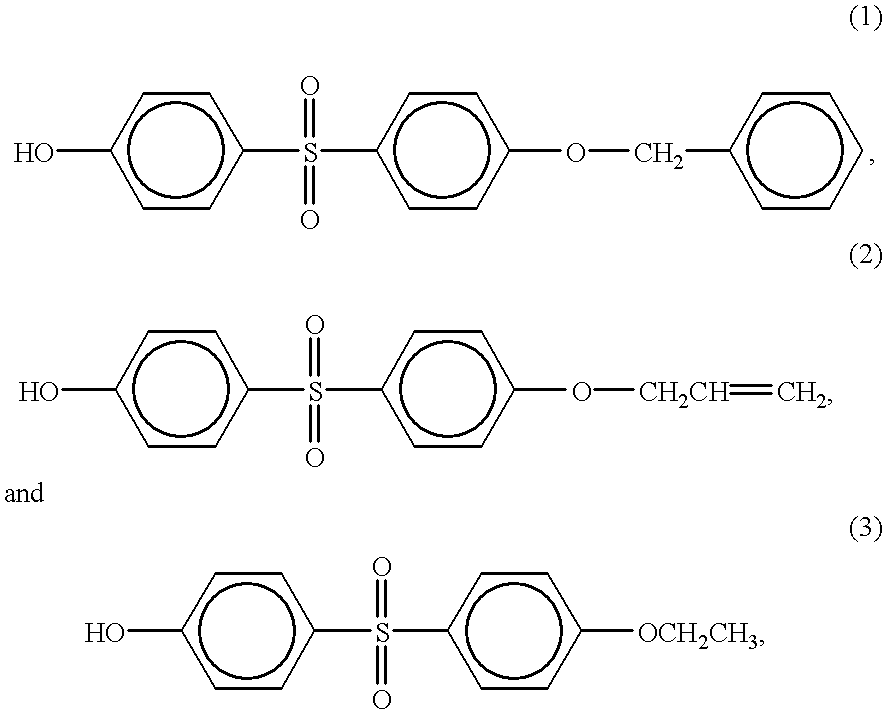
Oc1ccc(S(c2ccc(OCc3ccccc3)cc2)(=O)=O)cc1.Oc1ccc(S(c2ccc(O[CH2CH]=C)cc2)(=O)=O)cc1.Oc1ccc(S(c2ccc([OCH2CH3])cc2)(=O)=O)cc1
